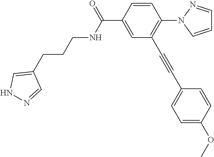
N(C(C1=CC(C#CC2=CC=C(OC)C=C2)=C(N2C=CC=N2)C=C1)=O)CCCC1=CNN=C1
